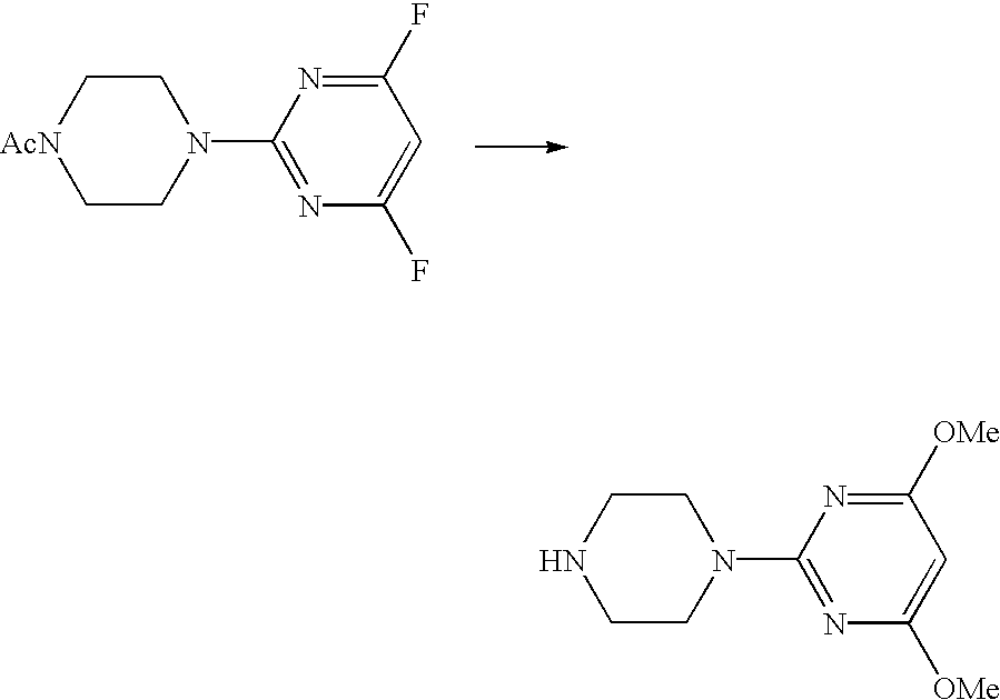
C1(F)=NC(N2CC[AcN]CC2)=NC(F)=C1.C1([OMe])=NC(N2CCNCC2)=NC([OMe])=C1
